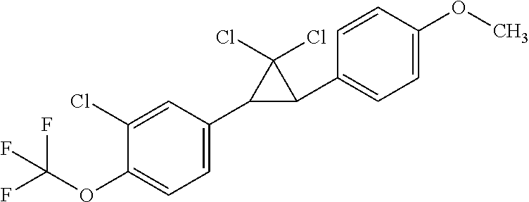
C1(C2C(C3=CC=C(OC)C=C3)C2(Cl)Cl)=CC=C(OC(F)(F)F)C(Cl)=C1
